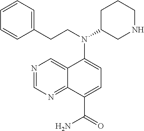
N(C1CCCNC1)(C1=CC=C(C(=O)N)C2=NC=NC=C21)CCC1=CC=CC=C1
